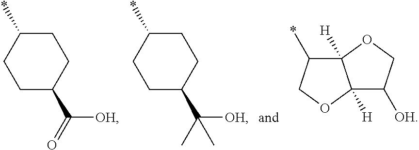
C1C(C(=O)[OH])CCC(*)C1.C1C(C(C)([OH])C)CCC(*)C1.C12([H])C(*)COC1([H])C([OH])CO2
